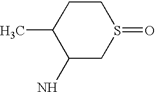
C1(N)CS(=O)CCC1C
